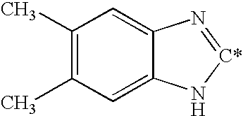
C1(C)=C(C)C=C2C(=C1)N=[C*]N2
